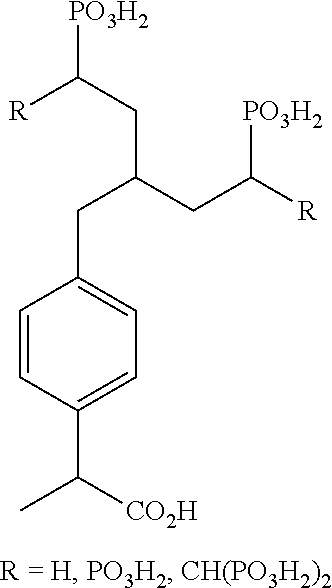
C1=CC(C([CO2H])C)=CC=C1CC(CC([PO3H2])[R])CC([R])[PO3H2]
